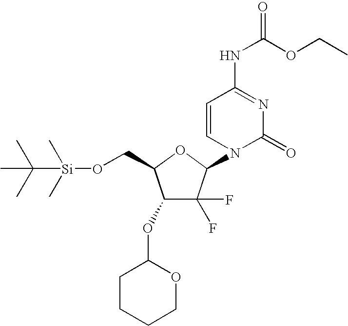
C1(OC2CCCCO2)C(F)(F)C(N2C(=O)N=C(NC(OCC)=O)C=C2)OC1CO[Si](C)(C)C(C)(C)C
